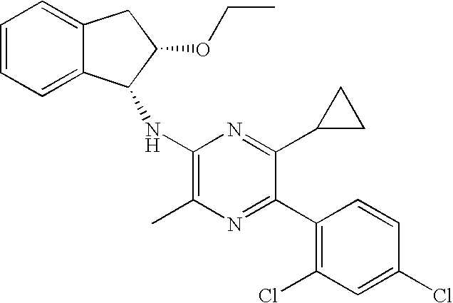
C1(NC2C3=CC=CC=C3CC2OCC)=C(C)N=C(C2=C(Cl)C=C(Cl)C=C2)C(C2CC2)=N1
